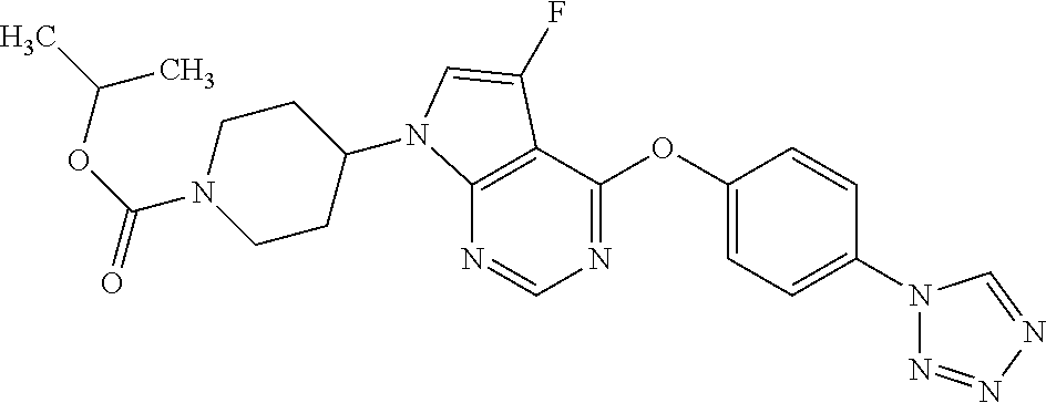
C12=C(C(OC3=CC=C(N4N=NN=C4)C=C3)=NC=N1)C(F)=CN2C1CCN(C(OC(C)C)=O)CC1
